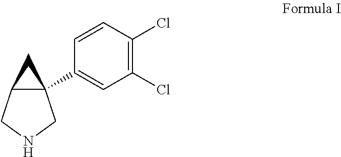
C12(C3=CC(Cl)=C(Cl)C=C3)C(CNC1)C2
